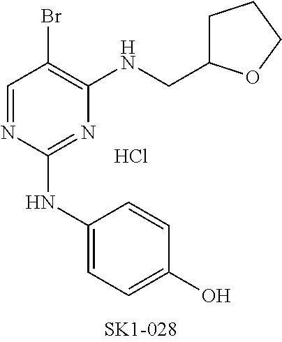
C1=NC(NC2=CC=C(O)C=C2)=NC(NCC2CCCO2)=C1Br.Cl
